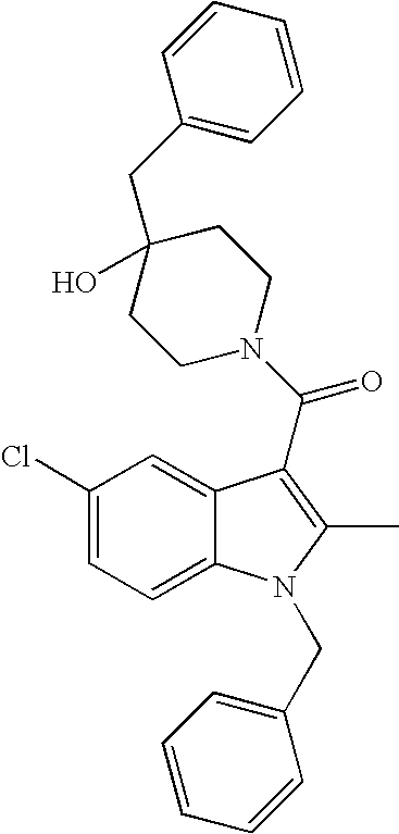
C12=CC(Cl)=CC=C1N(CC1=CC=CC=C1)C(C)=C2C(N1CCC(CC2=CC=CC=C2)(O)CC1)=O
